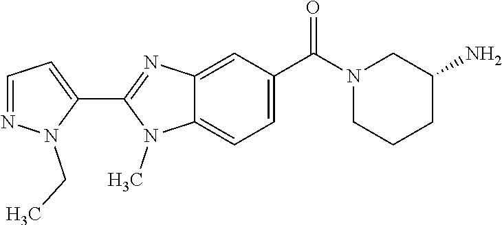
C1=NN(CC)C(C2=NC3=CC(C(N4CCCC(N)C4)=O)=CC=C3N2C)=C1
